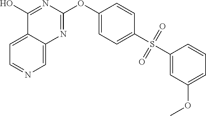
C12=CC=NC=C1N=C(OC1=CC=C(S(C3=CC(OC)=CC=C3)(=O)=O)C=C1)N=C2O
